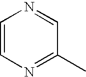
C1=CN=C(C)C=N1
